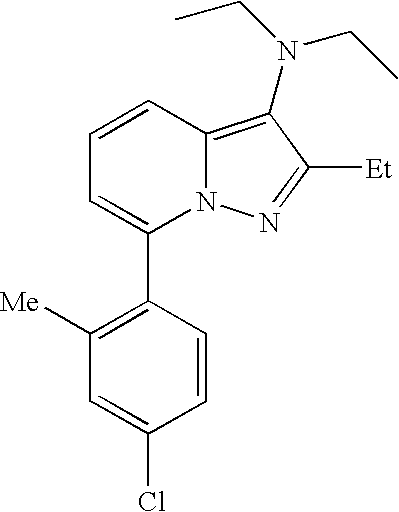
C1=CC2=C(N(CC)CC)C([Et])=NN2C(C2=C([Me])C=C(Cl)C=C2)=C1
